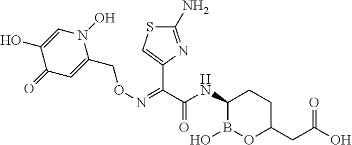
C1(N)=NC(C(C(NC2B(O)OC(CC(O)=O)CC2)=O)=NOCC2=CC(=O)C(O)=CN2O)=CS1
